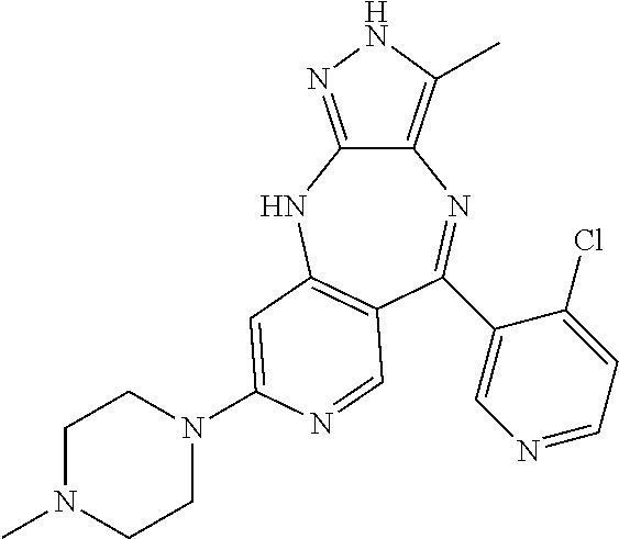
C12=C(C)NN=C1NC1=C(C=NC(N3CCN(C)CC3)=C1)C(C1=CN=CC=C1Cl)=N2
